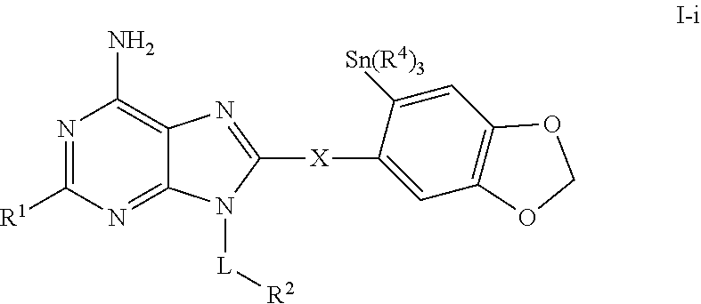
N1=C([R1])N=C2C(=C1N)N=C([X]C1=CC3=C(C=C1[Sn(R4)3])OCO3)N2[L][R2]
